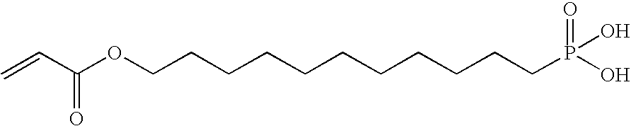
C=CC(OCCCCCCCCCCCP(O)(O)=O)=O
